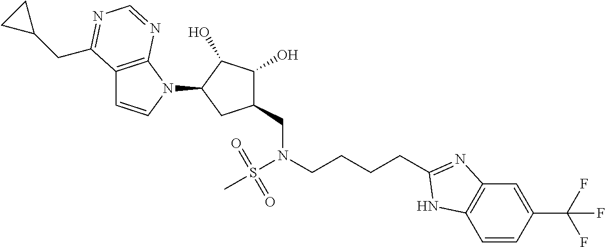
C1=CC(C(F)(F)F)=CC2=C1NC(CCCCN(S(C)(=O)=O)CC1C(O)C(O)C(N3C4=C(C=C3)C(CC3CC3)=NC=N4)C1)=N2
